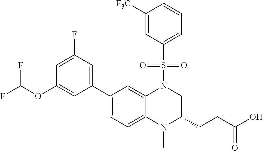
C1([F3C])=CC(S(N2CC(CCC(O)=O)N(C)C3=CC=C(C4=CC(F)=CC(OC(F)F)=C4)C=C23)(=O)=O)=CC=C1
